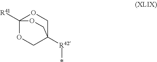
C12([R41])OCC([R42]*)(CO1)CO2
